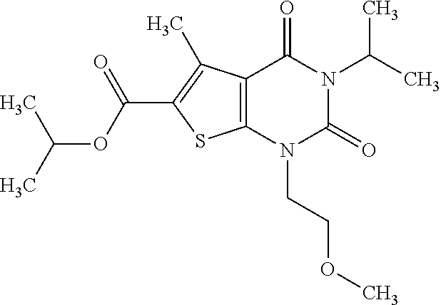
C12=C(N(CCOC)C(=O)N(C(C)C)C1=O)SC(C(=O)OC(C)C)=C2C
